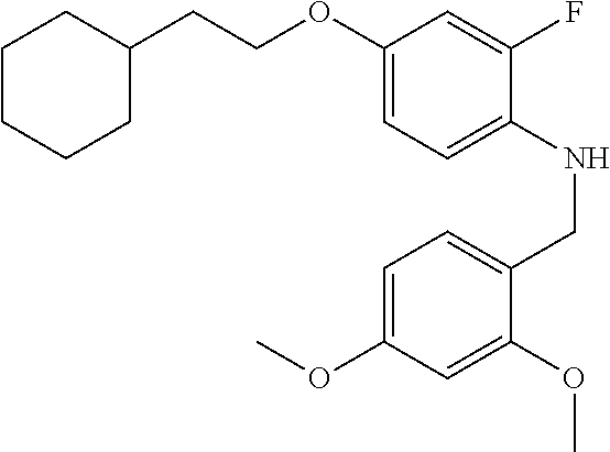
C1(OCCC2CCCCC2)=CC=C(NCC2=CC=C(OC)C=C2OC)C(F)=C1
